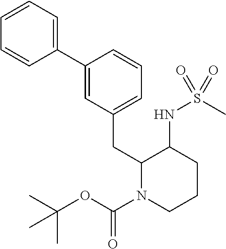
C1=C(C2=CC=CC=C2)C=CC=C1CC1N(C(OC(C)(C)C)=O)CCCC1NS(C)(=O)=O
